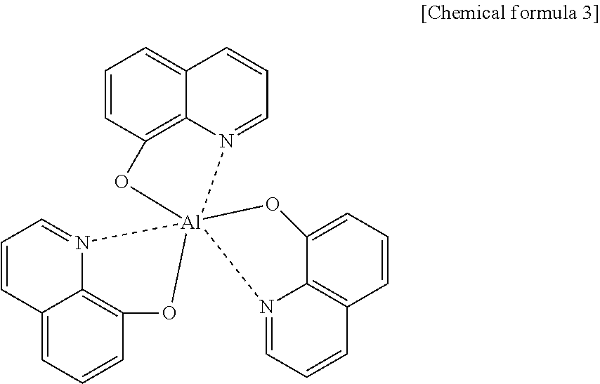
C1=CC2=C3C(=C1)C=CC=N3[Al]13(O2)(N2=CC=CC4=CC=CC(=C42)O1)N1=CC=CC2=C1C(=CC=C2)O3
